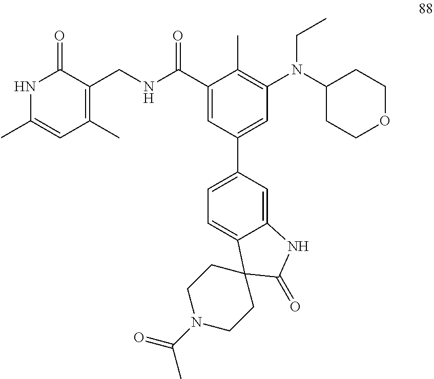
N1C(C)=CC(C)=C(CNC(C2=CC(C3=CC=C4C(=C3)NC(=O)C43CCN(C(=O)C)CC3)=CC(N(C3CCOCC3)CC)=C2C)=O)C1=O
